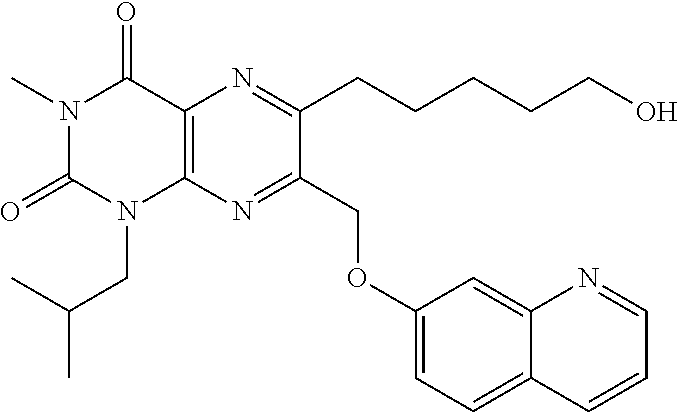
C12=C(N=C(COC3=CC=C4C(=C3)N=CC=C4)C(CCCCCO)=N1)N(CC(C)C)C(=O)N(C)C2=O
